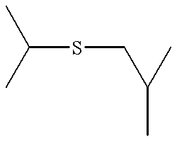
C(SCC(C)C)(C)C
